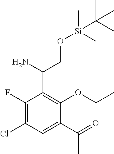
C1(F)=C(Cl)C=C(C(=O)C)C(OCC)=C1C(N)CO[Si](C)(C)C(C)(C)C
